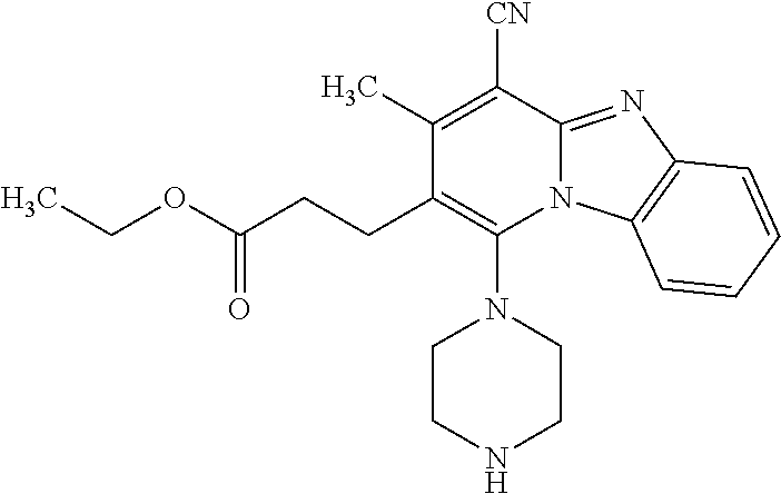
C(CC1=C(N2CCNCC2)N2C(=NC3=C2C=CC=C3)C([CN])=C1C)C(OCC)=O
